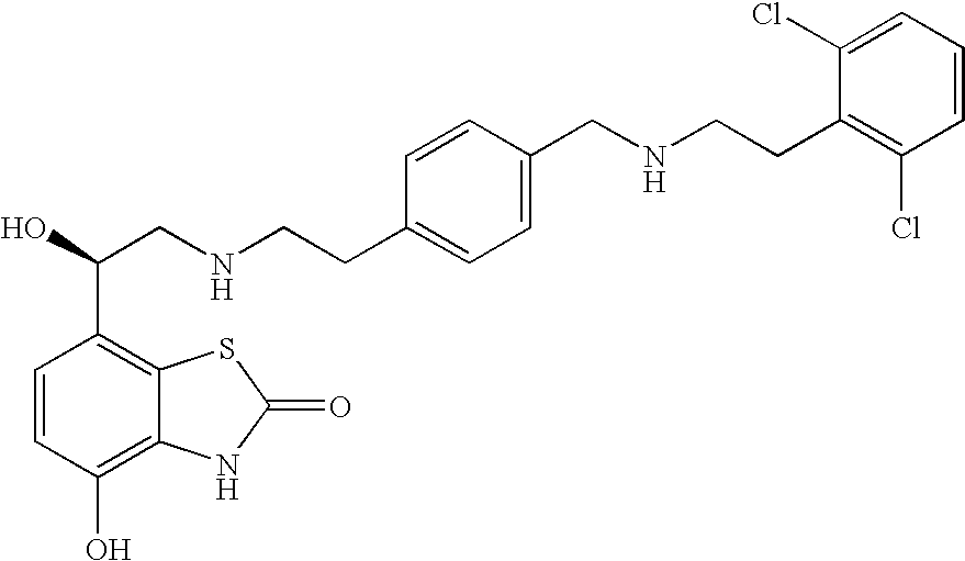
C1=CC(O)=C2C(=C1C(O)CNCCC1=CC=C(CNCCC3=C(Cl)C=CC=C3Cl)C=C1)SC(=O)N2
